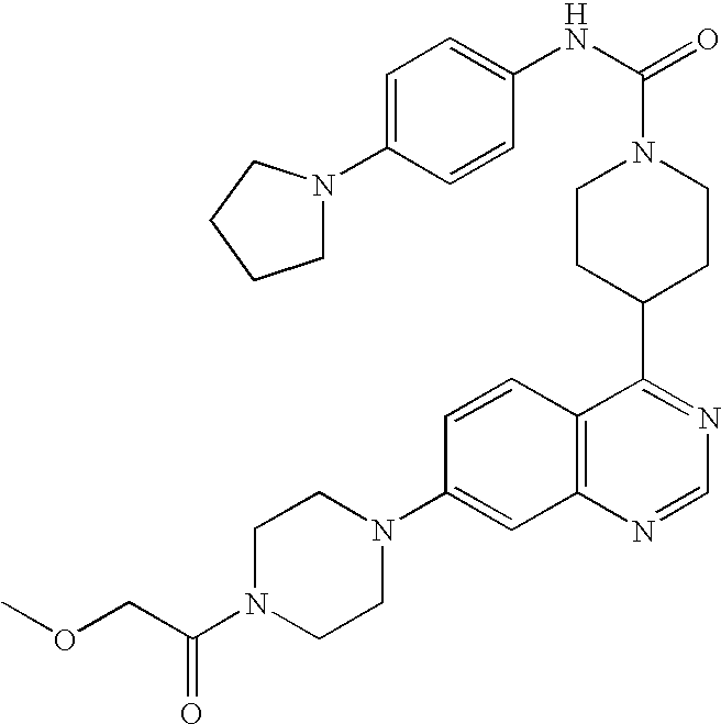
C12=C(C=CC(N3CCN(C(COC)=O)CC3)=C1)C(C1CCN(C(NC3=CC=C(N4CCCC4)C=C3)=O)CC1)=NC=N2
